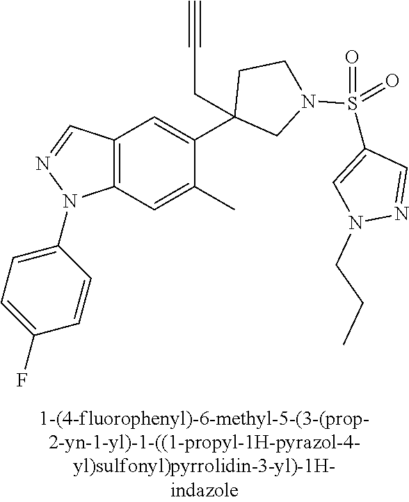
C12=C(C=C(C)C(C3(CC#C)CN(S(C4=CN(CCC)N=C4)(=O)=O)CC3)=C1)N(C1=CC=C(F)C=C1)N=C2
